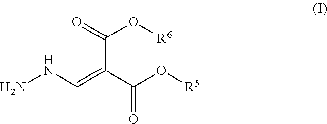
NNC=C(C(O[R5])=O)C(=O)O[R6]
